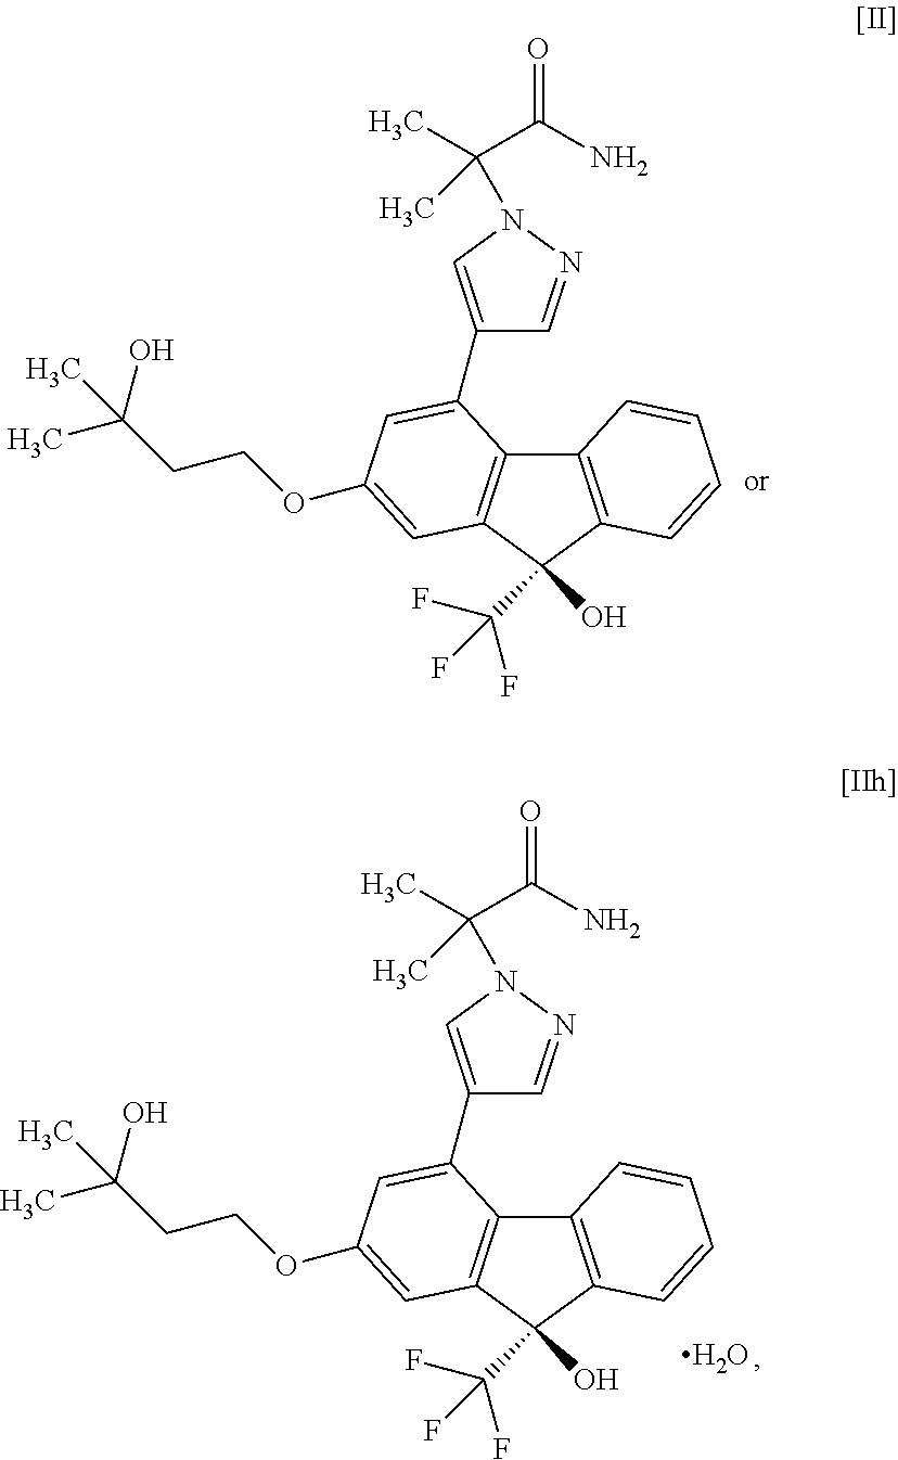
C12=C(C(O)(C(F)(F)F)C3=C1C(C1=CN(C(C(=O)N)(C)C)N=C1)=CC(OCCC(C)(O)C)=C3)C=CC=C2.C12=C(C(O)(C(F)(F)F)C3=C1C(C1=CN(C(C(=O)N)(C)C)N=C1)=CC(OCCC(C)(O)C)=C3)C=CC=C2.O
